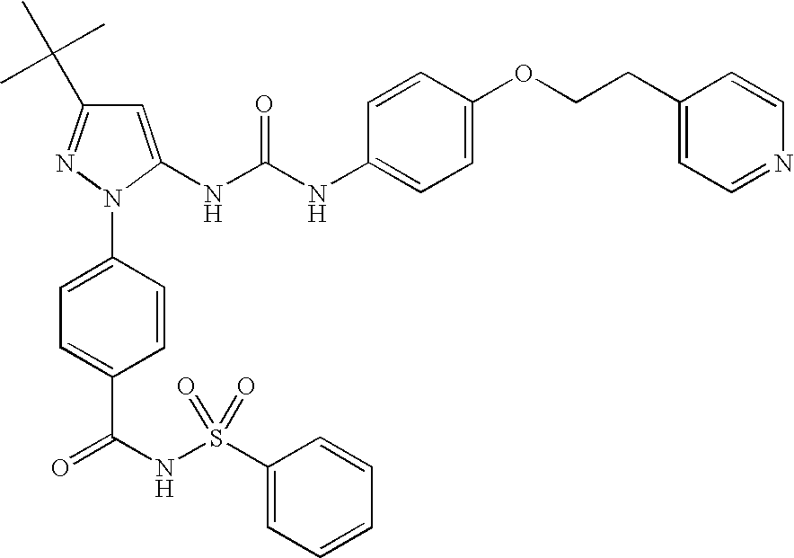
C1=C(NC(NC2=CC=C(OCCC3=CC=NC=C3)C=C2)=O)N(C2=CC=C(C(NS(C3=CC=CC=C3)(=O)=O)=O)C=C2)N=C1C(C)(C)C
